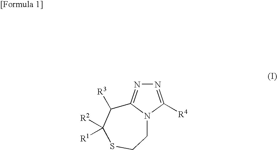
N1=C([R4])N2C(=N1)C([R3])C([R2])([R1])SCC2
